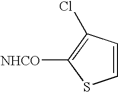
C1=CC(Cl)=C([NHCO])S1
